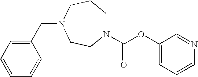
N1(C(OC2=CC=CN=C2)=O)CCCN(CC2=CC=CC=C2)CC1
